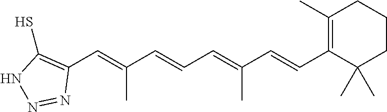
C1(C=C(C=CC=C(C=CC2=C(C)CCCC2(C)C)C)C)=C(S)NN=N1
